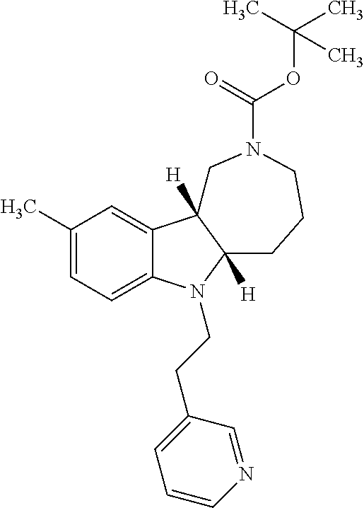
C1(C)=CC=C2C(=C1)C1([H])C([H])(N2CCC2=CC=CN=C2)CCCN(C(OC(C)(C)C)=O)C1
